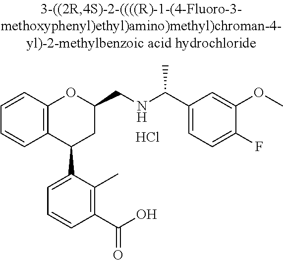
C12=C(C(C3=CC=CC(C(O)=O)=C3C)CC(CNC(C)C3=CC=C(F)C(OC)=C3)O1)C=CC=C2.Cl
